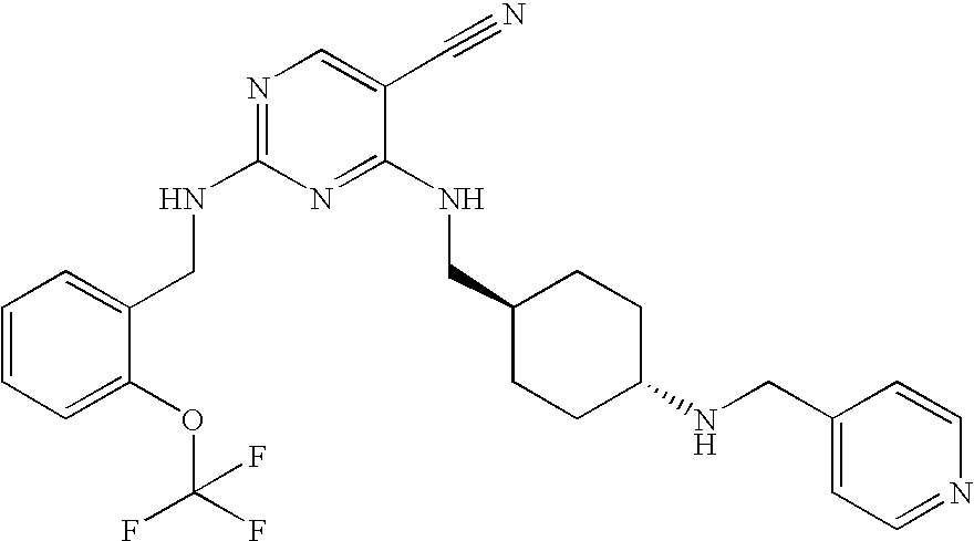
C1(CNC2=NC=C(C#N)C(NCC3CCC(NCC4=CC=NC=C4)CC3)=N2)=CC=CC=C1OC(F)(F)F
